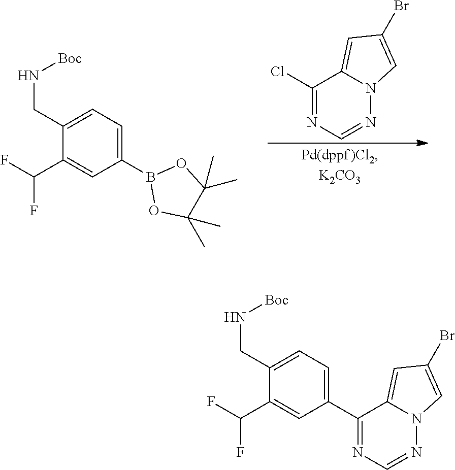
N12N=CN=C(Cl)C1=CC(Br)=C2.B1(C2=CC=C(CN[Boc])C(C(F)F)=C2)OC(C)(C)C(C)(C)O1.C1(C(F)F)=CC(C2=NC=NN3C2=CC(Br)=C3)=CC=C1CN[Boc]
